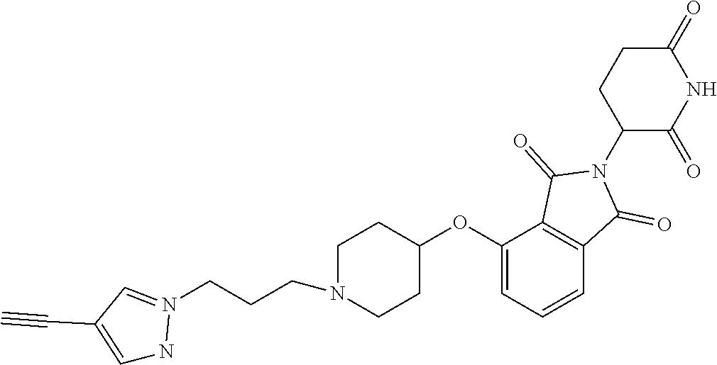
C1(=O)CCC(N2C(=O)C3=C(C2=O)C=CC=C3OC2CCN(CCCN3=CC(C#C)=CN3)CC2)C(=O)N1
